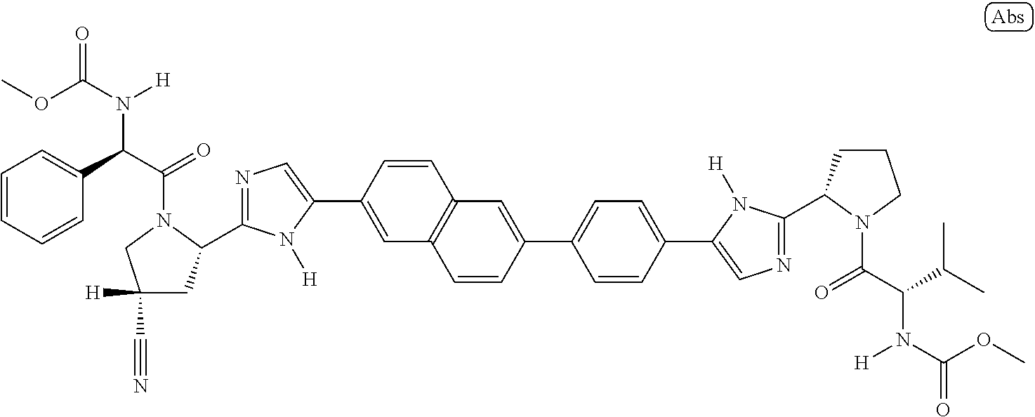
N1=C(C2CC([H])(C#N)CN2C(C(C2=CC=CC=C2)N(C(OC)=O)[H])=O)N([H])C(C2=CC3=C(C=C2)C=C(C2=CC=C(C4=CN=C(C5CCCN5C(C(C(C)C)N(C(=O)OC)[H])=O)N4[H])C=C2)C=C3)=C1
